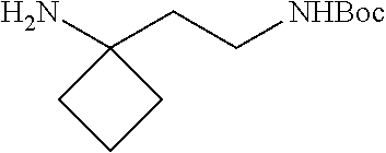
NC1(CC[NHBoc])CCC1
